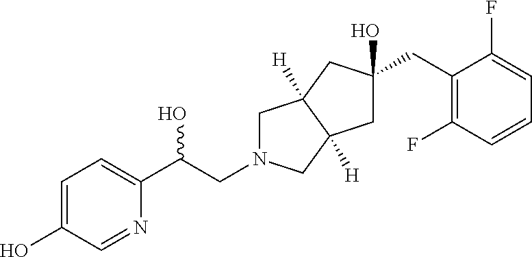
OC1=CC=C(C(CN2CC3([H])C([H])(C2)CC(O)(CC2=C(F)C=CC=C2F)C3)O)N=C1
